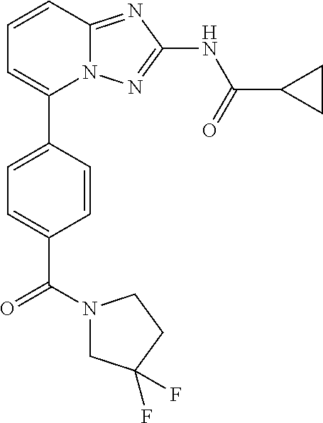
C1=CC2=NC(NC(=O)C3CC3)=NN2C(C2=CC=C(C(N3CC(F)(F)CC3)=O)C=C2)=C1
